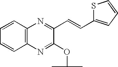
C1=CC=CC2=C1N=C(C=CC1=CC=CS1)C(OC(C)C)=N2
